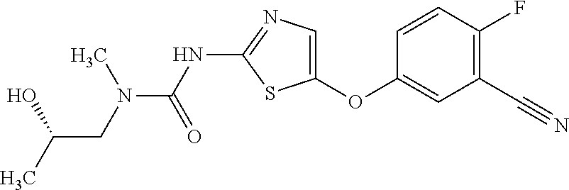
C1=CC(F)=C(C#N)C=C1OC1=CN=C(NC(=O)N(CC(C)O)C)S1
